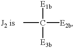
CC([E2b])([E1b])[E3b]
